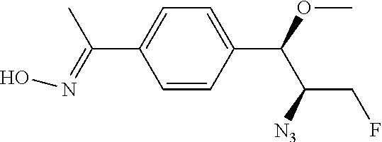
C1=CC(C(OC)C([N3])CF)=CC=C1C(C)=NO
